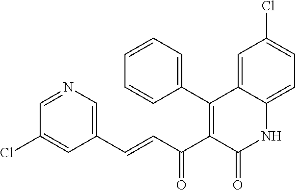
C1(C2=C(C(C=CC3=CN=CC(Cl)=C3)=O)C(=O)NC3=CC=C(Cl)C=C23)=CC=CC=C1
